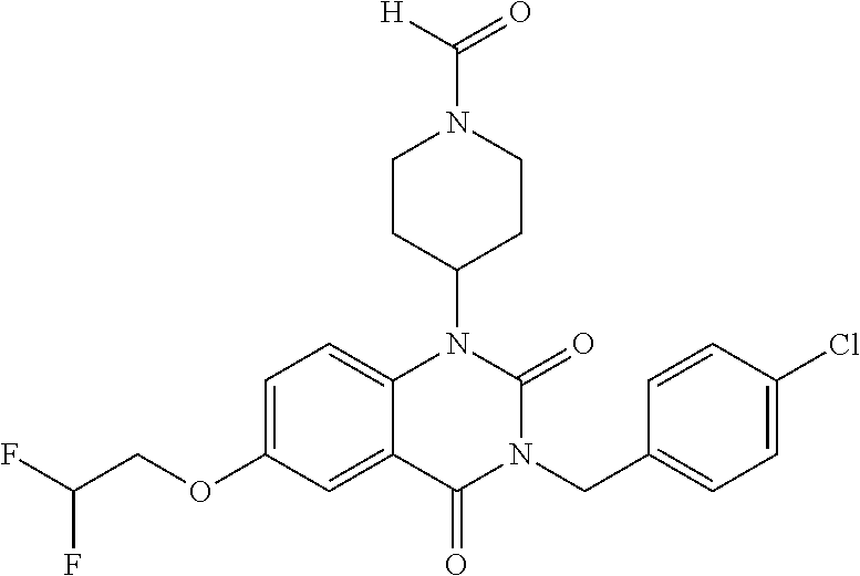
C1=C(OCC(F)F)C=C2C(=C1)N(C1CCN(C(=O)[H])CC1)C(=O)N(CC1=CC=C(Cl)C=C1)C2=O
